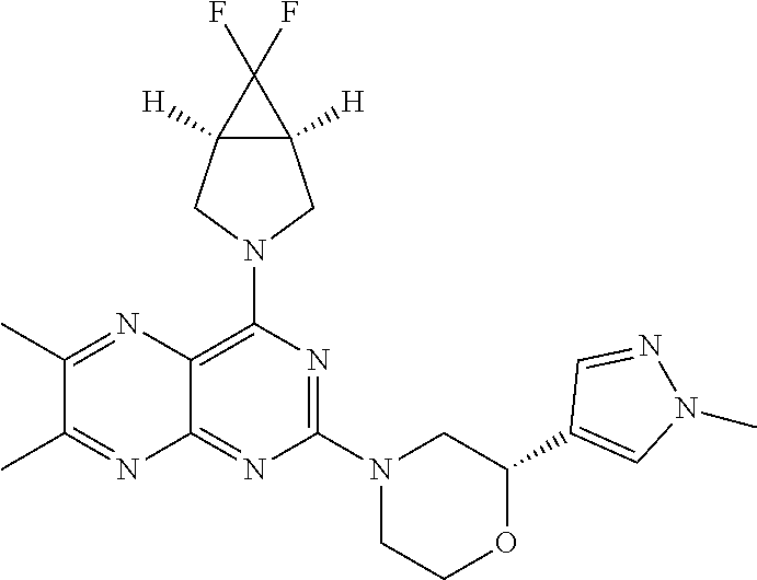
C1(C2=CN(C)N=C2)OCCN(C2=NC(N3CC4([H])C([H])(C3)C4(F)F)=C3C(=N2)N=C(C)C(C)=N3)C1
